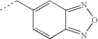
CCC1=CC2=NON=C2C=C1
